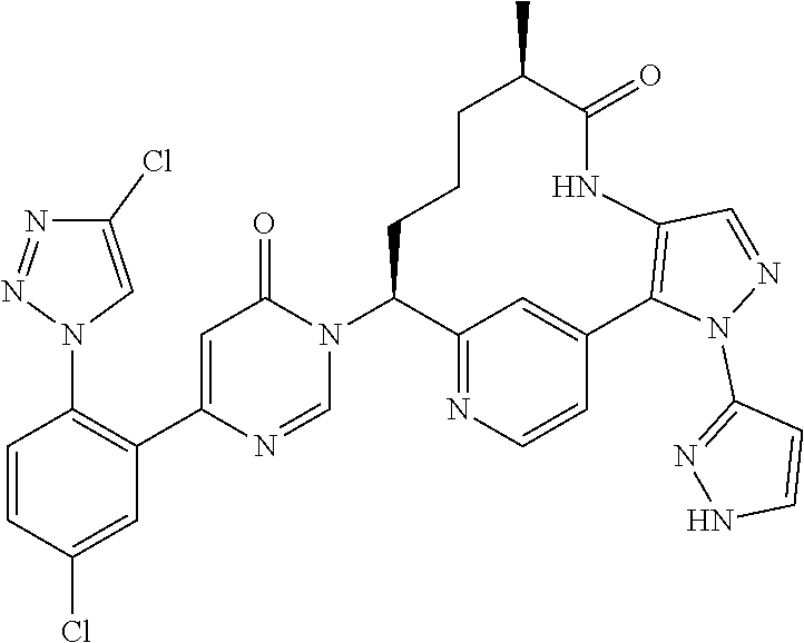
C1=NC(C2=C(N3C=C(Cl)N=N3)C=CC(Cl)=C2)=CC(=O)N1C1C2=NC=CC(=C2)C2=C(NC(=O)C(C)CCC1)C=NN2C1=NNC=C1
